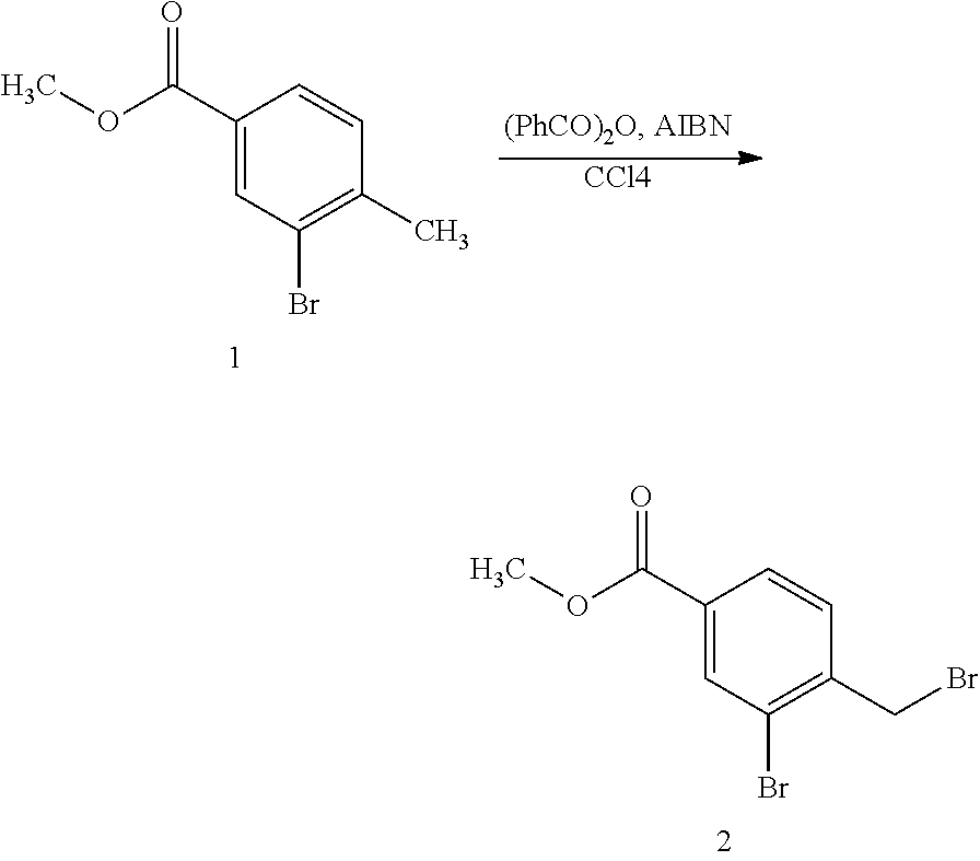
C1(C(OC)=O)=CC(Br)=C(CBr)C=C1.C1(C(OC)=O)=CC(Br)=C(C)C=C1.[CCl4]
